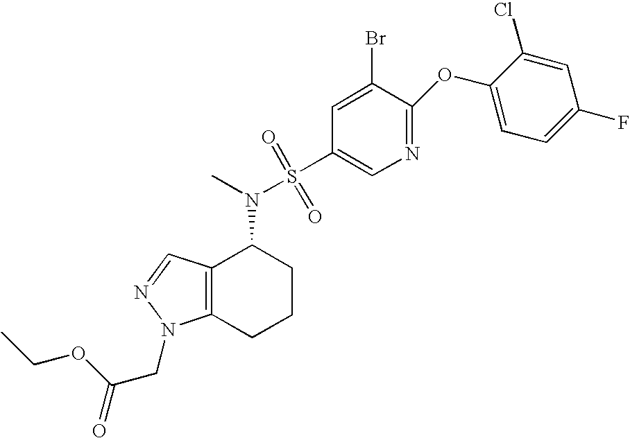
N1=C(OC2=CC=C(F)C=C2Cl)C(Br)=CC(S(N(C)C2C3=C(CCC2)N(CC(=O)OCC)N=C3)(=O)=O)=C1
